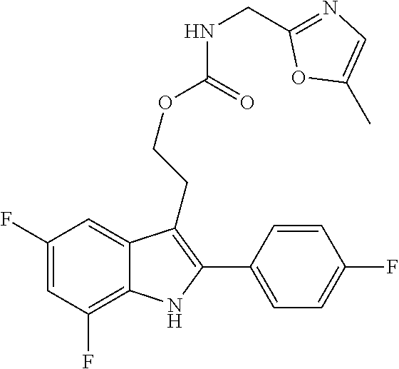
C1(C2=C(CCOC(=O)NCC3=NC=C(C)O3)C3=CC(F)=CC(F)=C3N2)=CC=C(F)C=C1
